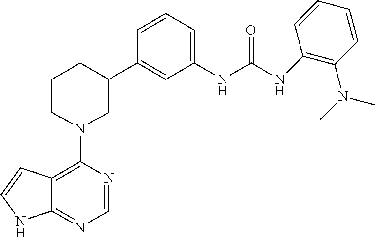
C12=C(N3CC(C4=CC(NC(NC5=C(N(C)C)C=CC=C5)=O)=CC=C4)CCC3)N=CN=C1NC=C2
